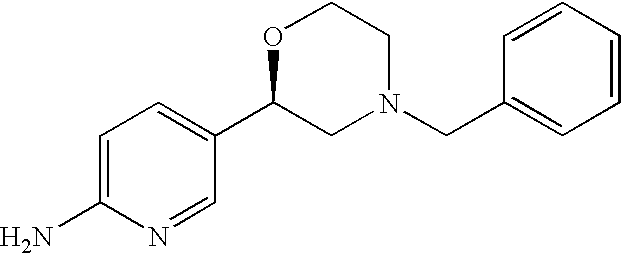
C1=C(N)N=CC(C2CN(CC3=CC=CC=C3)CCO2)=C1
